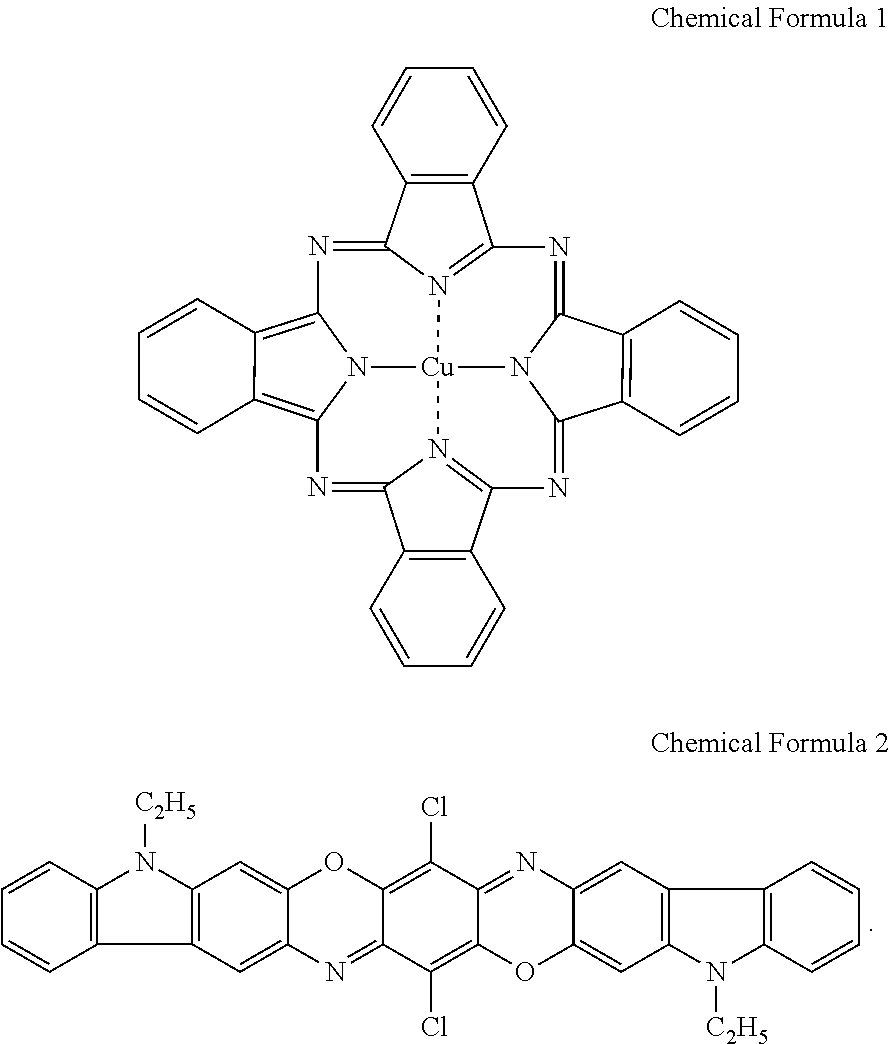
C12=C(C=CC=C1)N([C2H5])C1=C2C=C2C(=C1)OC1=C(Cl)C3=NC4=CC5=C(C=C4OC3=C(Cl)C1=N2)N([C2H5])C1=C5C=CC=C1.C12=N3C(=NC4=C5C(=C6N4[Cu]34N3C(=NC7=N4C(=N6)C4=C7C=CC=C4)C4=C(C3=N1)C=CC=C4)C=CC=C5)C1=C2C=CC=C1
